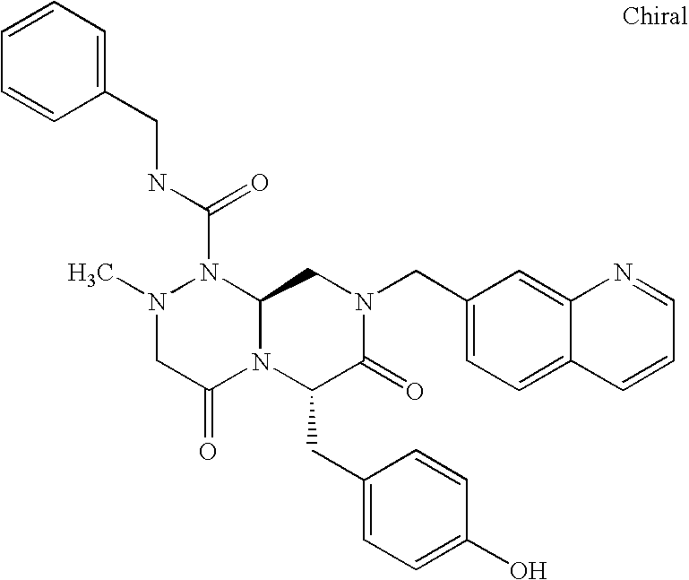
N1(C(NCC2=CC=CC=C2)=O)N(C)CC(=O)N2C1CN(CC1=CC=C3C(=C1)N=CC=C3)C(=O)C2CC1=CC=C(O)C=C1
